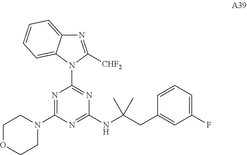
N1=C(N2CCOCC2)N=C(NC(CC2=CC(F)=CC=C2)(C)C)N=C1N1C([CHF2])=NC2=CC=CC=C12
